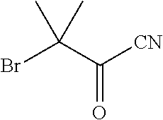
BrC(C([CN])=O)(C)C
